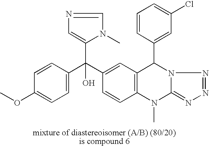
C1=C(C(C2=CC3=C(C=C2)N(C)C2=NN=NN2C3C2=CC(Cl)=CC=C2)(C2=CN=CN2C)O)C=CC(OC)=C1
